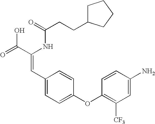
C(=O)(NC(C(=O)O)=CC1=CC=C(OC2=C([CF3])C=C(N)C=C2)C=C1)CCC1CCCC1
